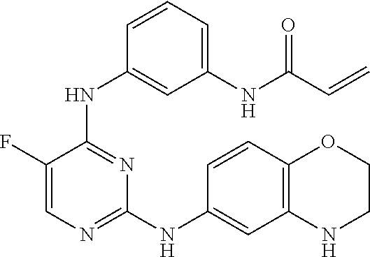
C1=C(F)C(NC2=CC(NC(C=C)=O)=CC=C2)=NC(NC2=CC3=C(C=C2)OCCN3)=N1
